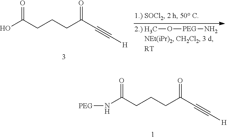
OC(CCCC(C#C[H])=O)=O.[2.) H3C]O[PEG]N.N(C(CCCC(C#C[H])=O)=O)[PEG]
